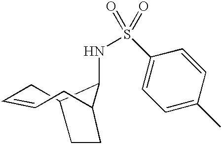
C1=CCC2C(NS(C3=CC=C(C)C=C3)(=O)=O)C(C1)CC2
